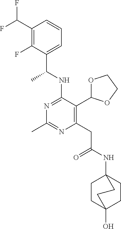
N1=C(NC(C)C2=CC=CC(C(F)F)=C2F)C(C2OCCO2)=C(CC(=O)NC23CCC(O)(CC2)CC3)N=C1C
